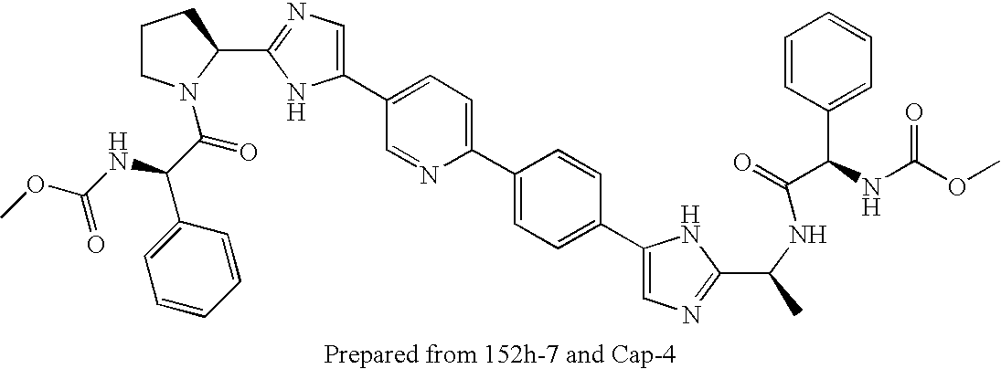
C1CN(C(C(NC(=O)OC)C2=CC=CC=C2)=O)C(C2=NC=C(C3=CC=C(C4=CC=C(C5=CN=C(C(C)NC(C(C6=CC=CC=C6)NC(=O)OC)=O)N5)C=C4)N=C3)N2)C1
